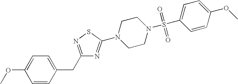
C1=CC(CC2=NSC(N3CCN(S(C4=CC=C(OC)C=C4)(=O)=O)CC3)=N2)=CC=C1OC
